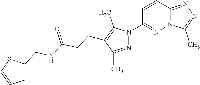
C12=NN=C(C)N1N=C(N1N=C(C)C(CCC(NCC3=CC=CS3)=O)=C1C)C=C2
